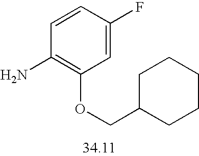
C1=CC(F)=CC(OCC2CCCCC2)=C1N
